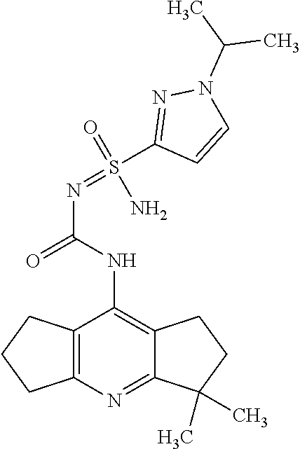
C12=C(N=C3C(=C1NC(=O)N=S(C1=NN(C(C)C)C=C1)(N)=O)CCC3(C)C)CCC2
